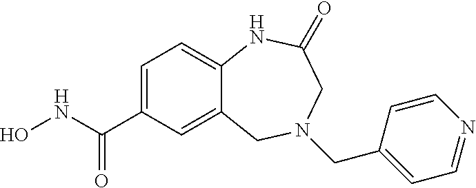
C12=CC(C(NO)=O)=CC=C1NC(=O)CN(CC1=CC=NC=C1)C2
